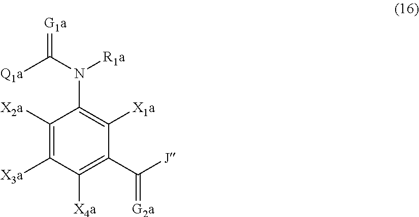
C1([X2a])=C([X3a])C([X4a])=C(C([J])=[G2a])C([X1a])=C1N(C([Q1a])=[G1a])[R1a]
